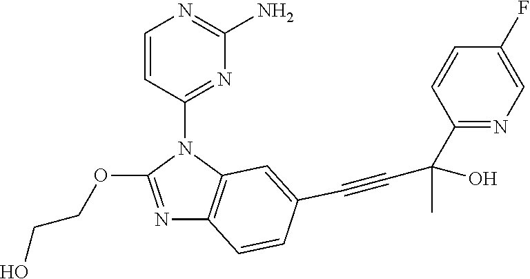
N1=C(OCCO)N(C2=NC(N)=NC=C2)C2=C1C=CC(C#CC(C)(C1=NC=C(F)C=C1)O)=C2
